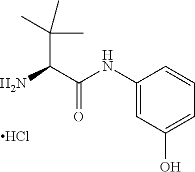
C(C(C(NC1=CC(O)=CC=C1)=O)N)(C)(C)C.Cl
